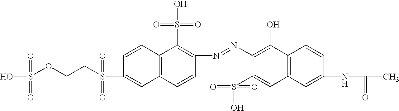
N(=NC1=C(O)C2=C(C=C1S(=O)(O)=O)C=C(NC(C)=O)C=C2)C1=C(S(=O)(O)=O)C2=C(C=C1)C=C(S(CCOS(O)(=O)=O)(=O)=O)C=C2
